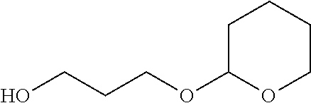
C1C(OCCCO)OCCC1
